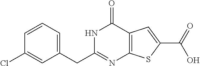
C1(CC2=NC3=C(C(=O)N2)C=C(C(=O)O)S3)=CC=CC(Cl)=C1
